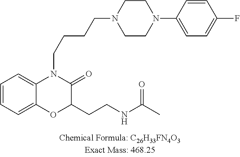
C1=CC=C2C(=C1)N(CCCCN1CCN(C3=CC=C(F)C=C3)CC1)C(=O)C(CCNC(C)=O)O2
